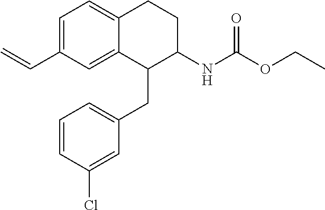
C1=C(C=C)C=C2C(=C1)CCC(NC(OCC)=O)C2CC1=CC=CC(Cl)=C1
